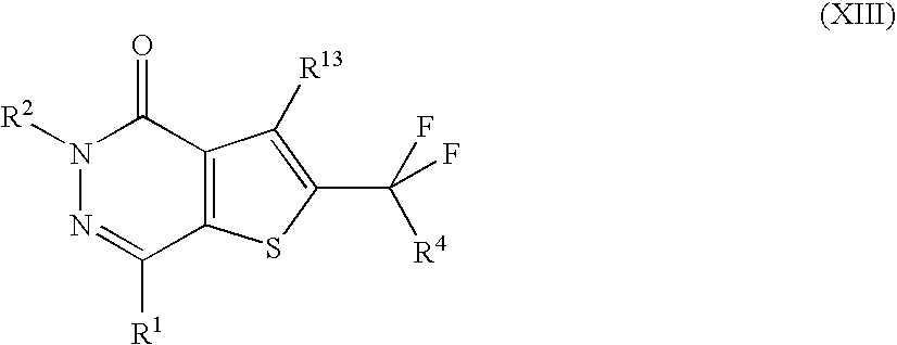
N1([R2])N=C([R1])C2=C(C1=O)C([R13])=C(C(F)([R4])F)S2
